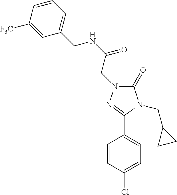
C1(=O)N(CC(NCC2=CC=CC([F3C])=C2)=O)N=C(C2=CC=C(Cl)C=C2)N1CC1CC1
